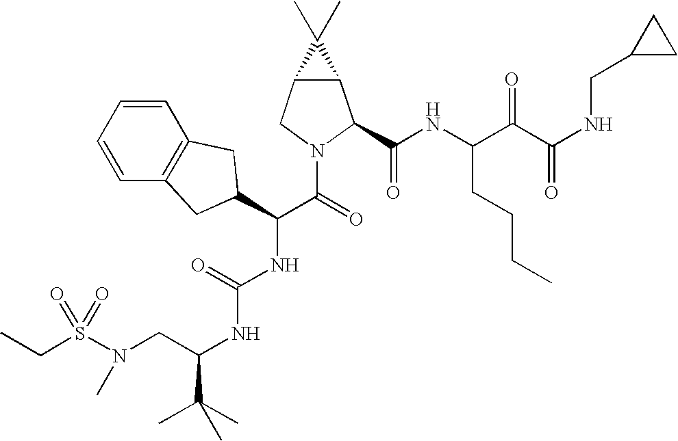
S(N(CC(NC(NC(C(=O)N1C(C(NC(C(C(NCC2CC2)=O)=O)CCCC)=O)C2C(C1)C2(C)C)C1CC2=C(C=CC=C2)C1)=O)C(C)(C)C)C)(=O)(=O)CC
